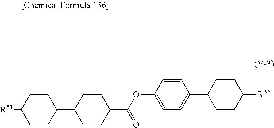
C1CC([R51])CCC1C1CCC(C(OC2=CC=C(C3CCC([R52])CC3)C=C2)=O)CC1
